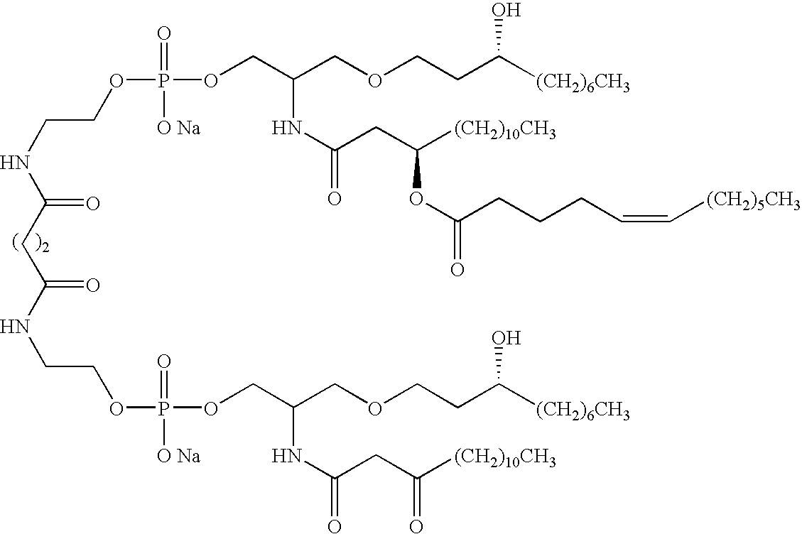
C(=O)(NCCOP(OCC(COCCC([(CH2)6CH3])O)NC(=O)CC([(CH2)10CH3])OC(=O)CCCC=C[(CH2)5CH3])(=O)[O Na])CC(=O)NCCOP(OCC(COCCC([(CH2)6CH3])O)NC(=O)CC([(CH2)10CH3])=O)(=O)[O Na]
